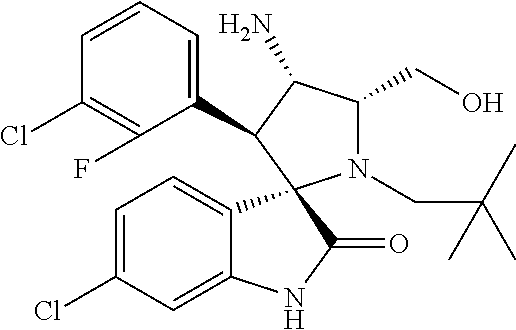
C1(Cl)=C(F)C(C2C(N)C(CO)N(CC(C)(C)C)C23C2=CC=C(Cl)C=C2NC3=O)=CC=C1
